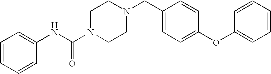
C1=CC=CC(NC(N2CCN(CC3=CC=C(OC4=CC=CC=C4)C=C3)CC2)=O)=C1
